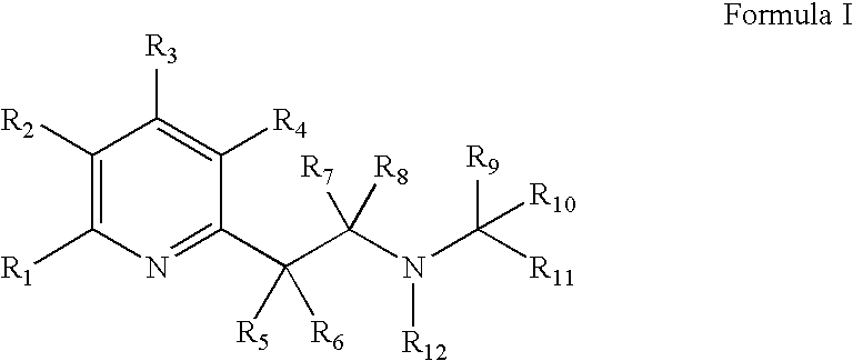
C1([R2])=C([R1])N=C(C(C(N(C([R11])([R9])[R10])[R12])([R8])[R7])([R5])[R6])C([R4])=C1[R3]
